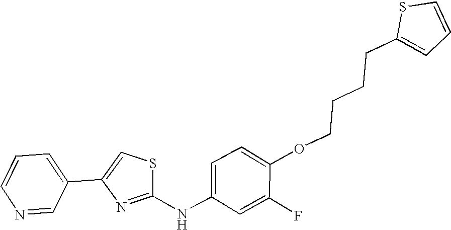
O(C1=CC=C(NC2=NC(C3=CC=CN=C3)=CS2)C=C1F)CCCCC1=CC=CS1
